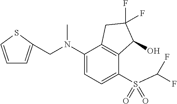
C1(S(=O)(C(F)F)=O)=CC=C(N(CC2=CC=CS2)C)C2=C1C(O)C(F)(F)C2
